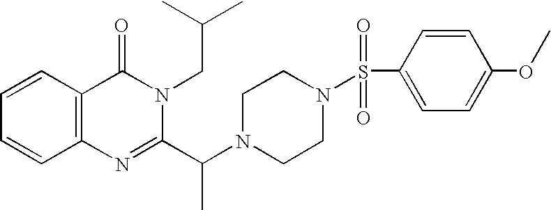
C1=CC2=C(C=C1)N=C(C(N1CCN(S(C3=CC=C(OC)C=C3)(=O)=O)CC1)C)N(CC(C)C)C2=O
